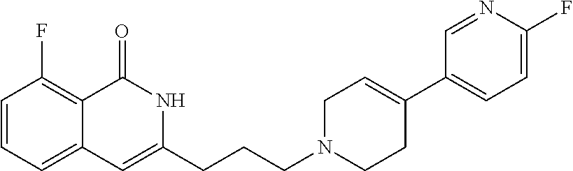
C1=CC=C2C(=C1F)C(=O)NC(CCCN1CCC(C3=CC=C(F)N=C3)=CC1)=C2
